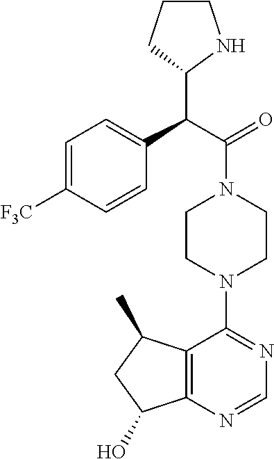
C1=C([F3C])C=CC(C(C(=O)N2CCN(C3=NC=NC4=C3C(C)CC4O)CC2)C2NCCC2)=C1
